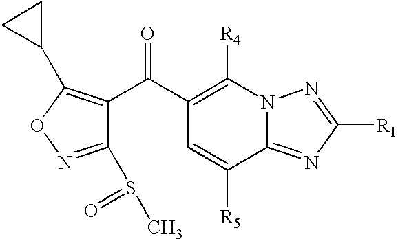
C1(S(C)=O)=NOC(C2CC2)=C1C(C1=C([R4])N2C(=NC([R1])=N2)C([R5])=C1)=O
